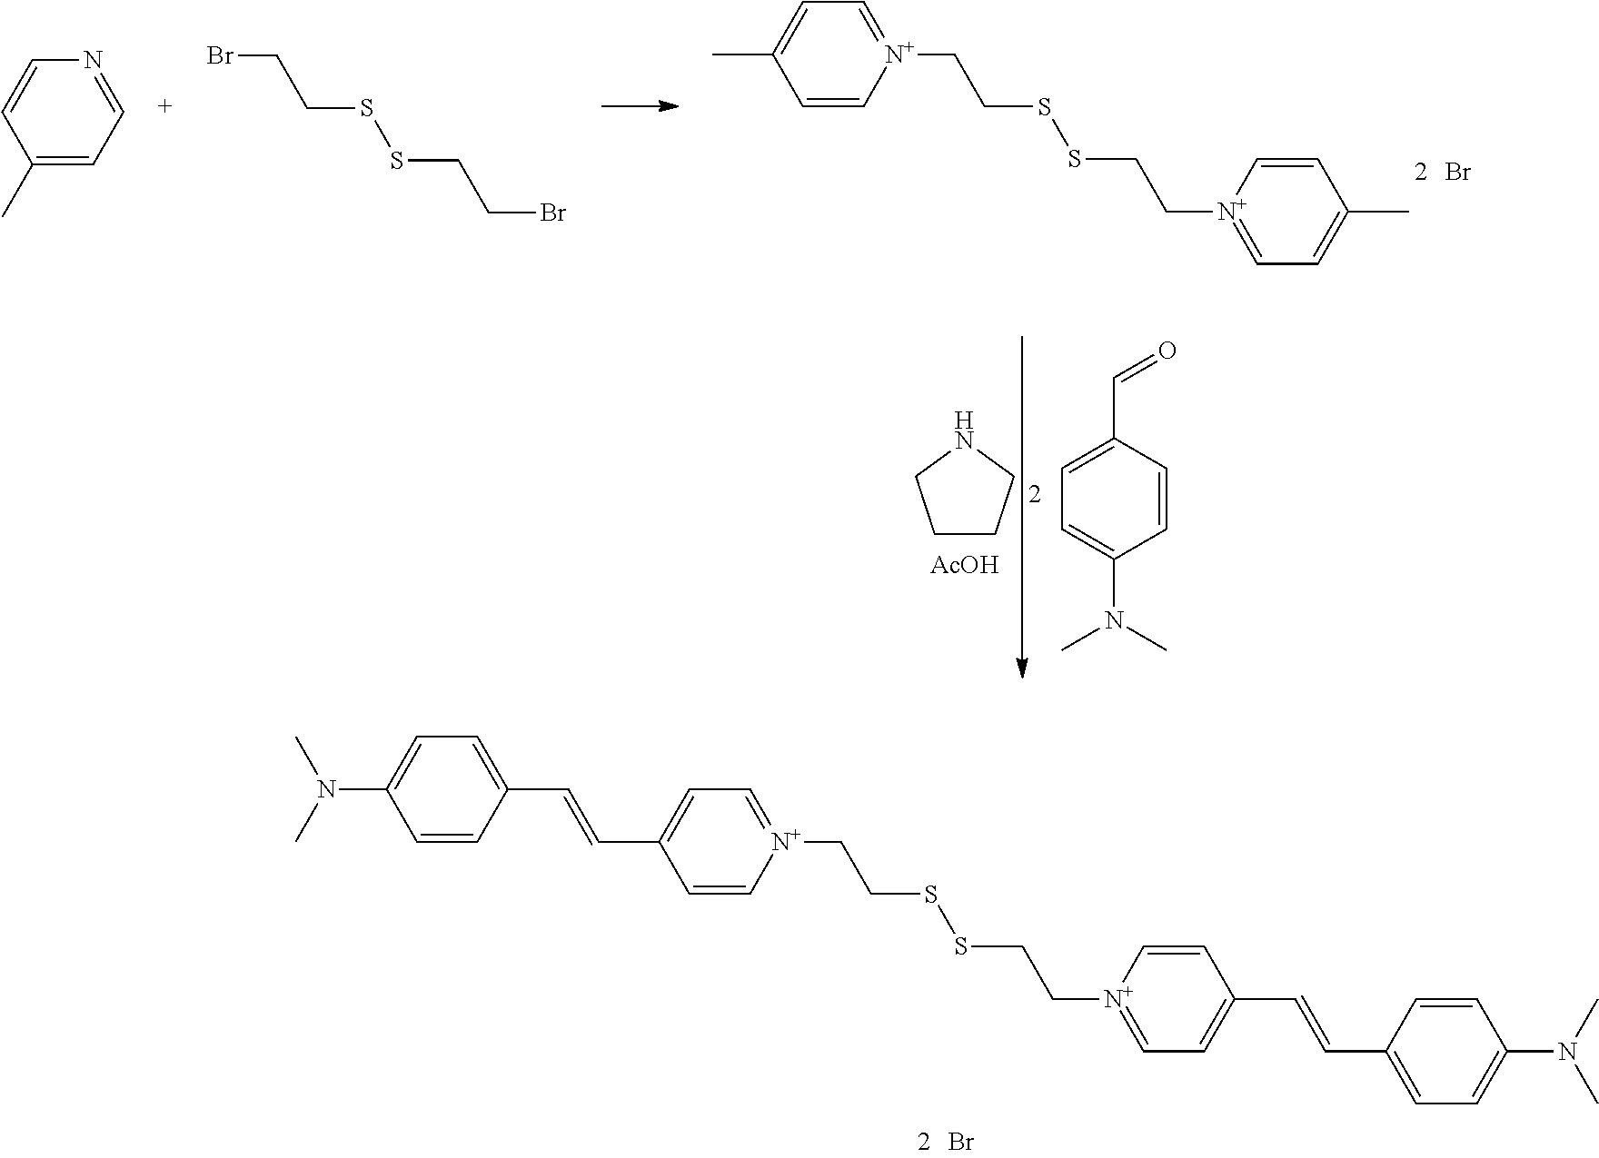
C1=CC(C=O)=CC=C1N(C)C.C1CCNC1.[AcOH].Br.CC1=CC=[N+](CCSSCC[N+]2=CC=C(C)C=C2)C=C1.BrCCSSCCBr.C1(C)=CC=NC=C1.C1=CC(C=CC2=CC=[N+](CCSSCC[N+]3=CC=C(C=CC4=CC=C(N(C)C)C=C4)C=C3)C=C2)=CC=C1N(C)C.Br
